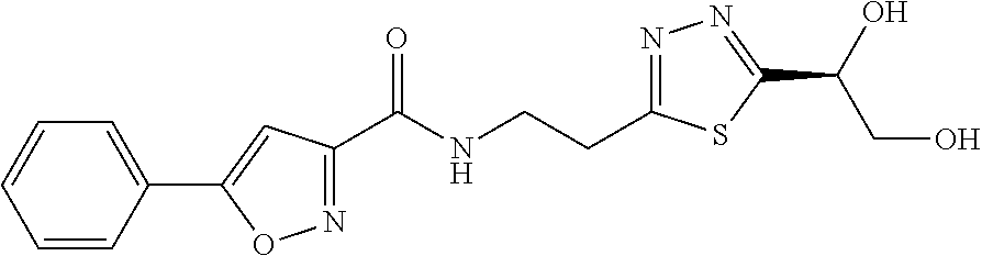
O=C(C1=NOC(C2=CC=CC=C2)=C1)NCCC1=NN=C(C(O)CO)S1
